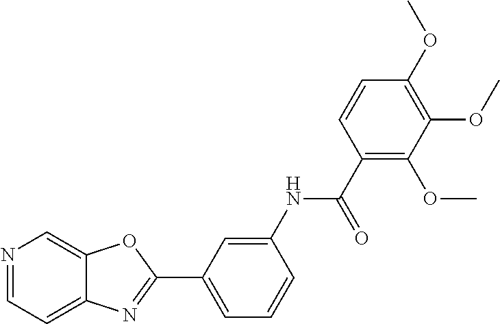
N1=CC=C2C(=C1)OC(C1=CC=CC(NC(C3=C(OC)C(OC)=C(OC)C=C3)=O)=C1)=N2
